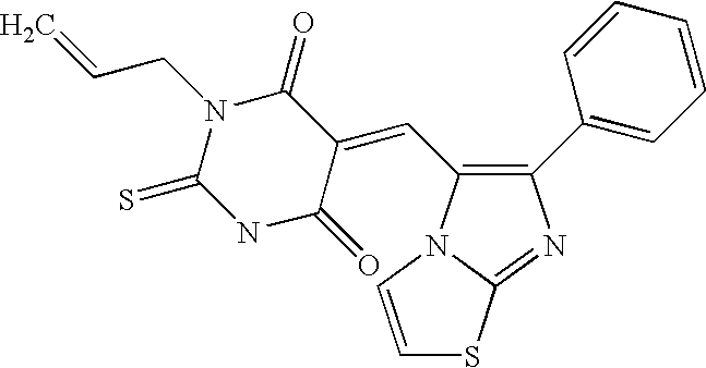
C1(=O)N(CC=C)C(=S)NC(=O)C1=CC1=C(C2=CC=CC=C2)N=C2N1C=CS2
